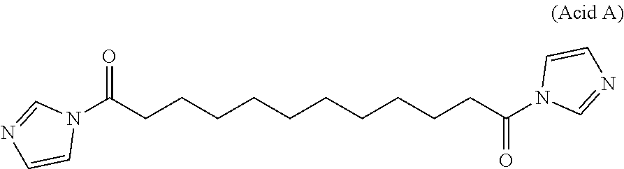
N1(C(CCCCCCCCCCC(N2C=NC=C2)=O)=O)C=NC=C1
